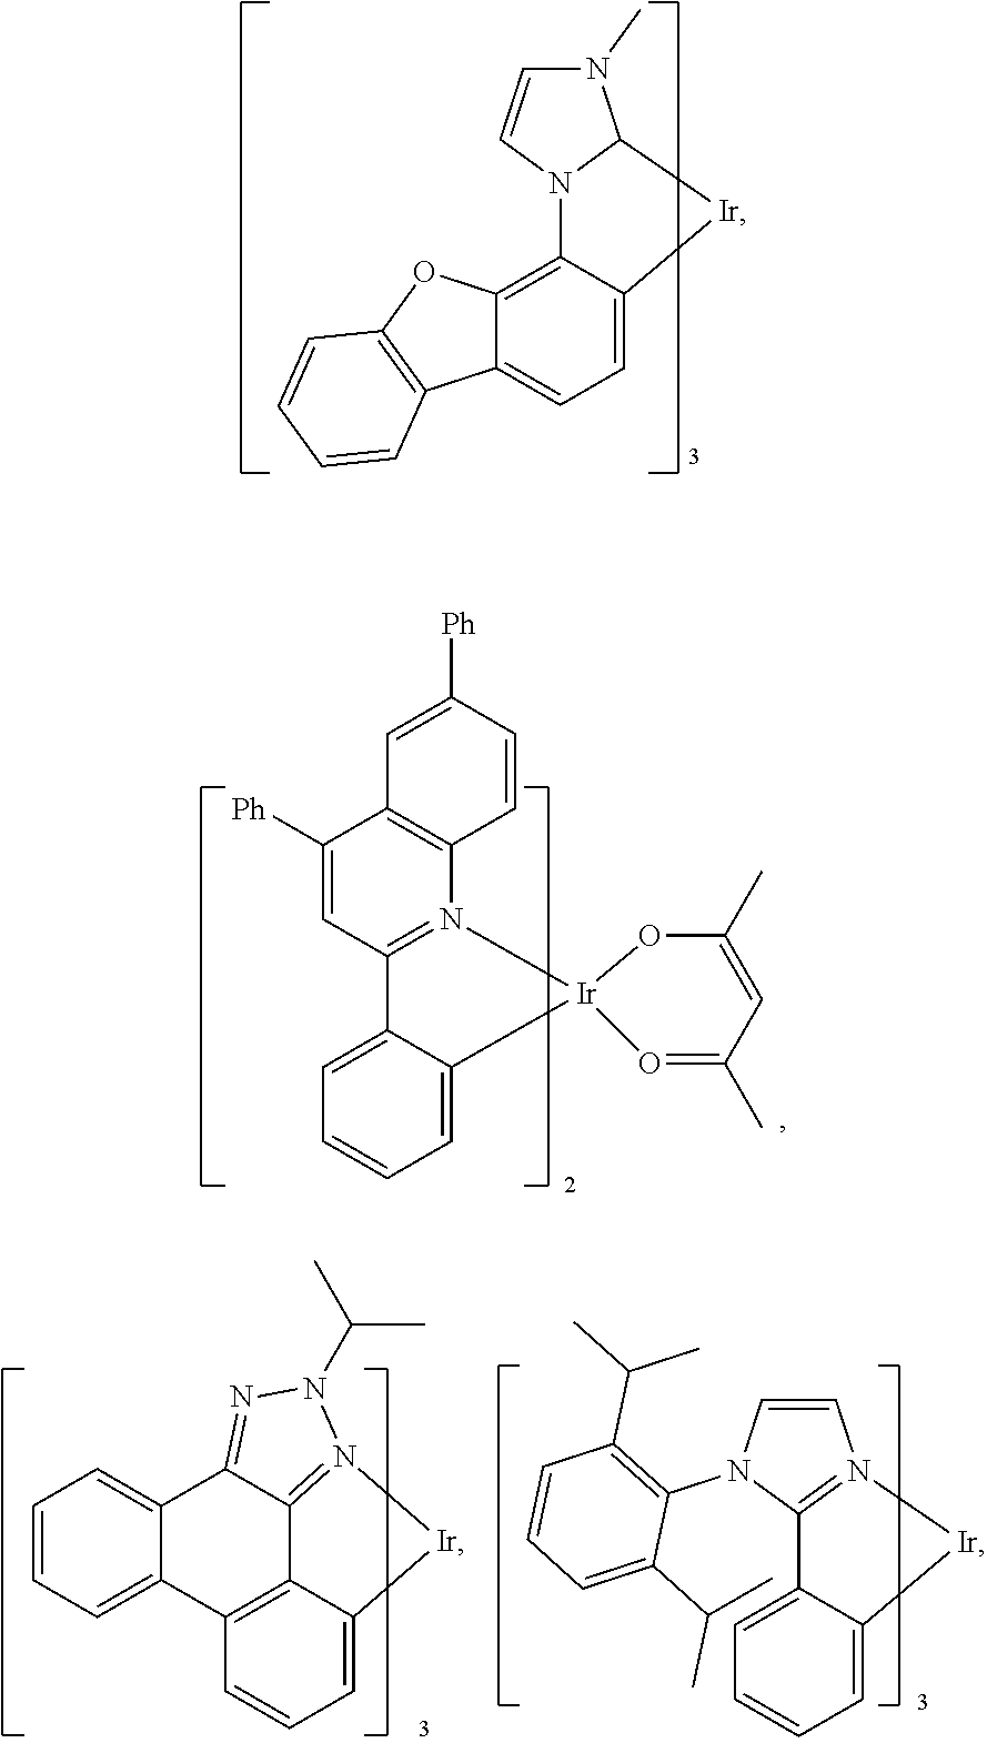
C1=C2C(=C3C(=C1)C1=C(O3)C=CC=C1)N1C(N(C)C=C1)[Ir]2.C1(C)=CC(C)=O[Ir]2(O1)N1=C(C=C([Ph])C3=C1C=CC([Ph])=C3)C1=CC=CC=C12.C1=CC=C2C(=C1)C1=NN(C(C)C)N3=C1C1=C2C=CC=C1[Ir]3.C1=C2C(=CC=C1)C1=N(C=CN1C1=C(C(C)C)C=CC=C1C(C)C)[Ir]2
